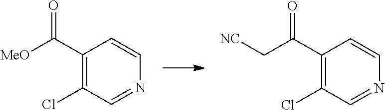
C1(C([MeO])=O)=C(Cl)C=NC=C1.C1(C(C[NC])=O)=C(Cl)C=NC=C1
